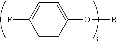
O(C1=CC=C(F)C=C1)B
